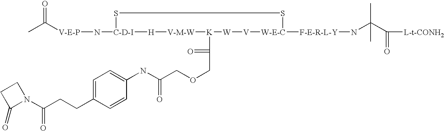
[V-E-P](N[C-D-I]1SS[W-E-C]([F-E-R-L-Y]NC(C([L-t-CONH2])=O)(C)C)[V][W][K](C(COCC(NC2=CC=C(CCC(N3C(=O)CC3)=O)C=C2)=O)=O)[V-M-W][H]1)C(C)=O
